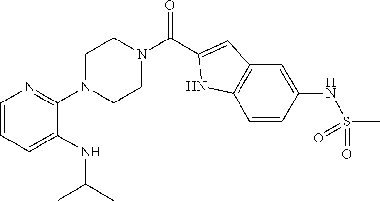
C1=CC=C(NC(C)C)C(N2CCN(C(=O)C3=CC4=C(C=CC(NS(C)(=O)=O)=C4)N3)CC2)=N1
